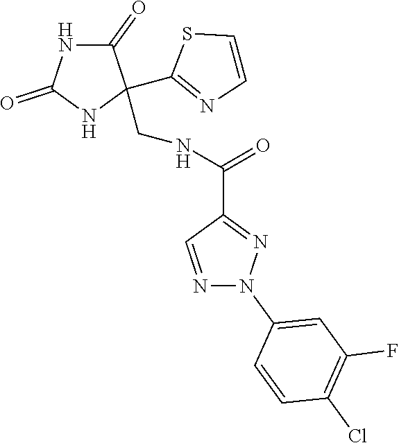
C1(=O)NC(=O)NC1(C1=NC=CS1)CNC(C1=NN(C2=CC(F)=C(Cl)C=C2)N=C1)=O
